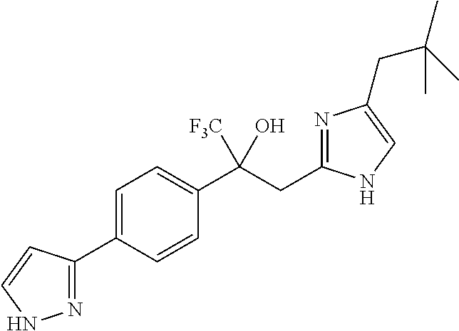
C1=C(C2=NNC=C2)C=CC(C(CC2=NC(CC(C)(C)C)=CN2)(O)[F3C])=C1
